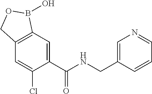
C1=C(C(NCC2=CN=CC=C2)=O)C(Cl)=CC2=C1B(O)OC2
